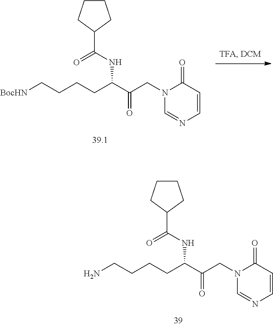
C1(C(NC(C(CN2C=NC=CC2=O)=O)CCCCN)=O)CCCC1.C1(C(NC(C(CN2C=NC=CC2=O)=O)CCCC[BocHN])=O)CCCC1
